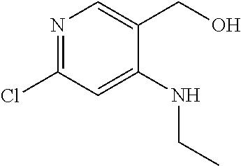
N1=C(Cl)C=C(NCC)C(CO)=C1
